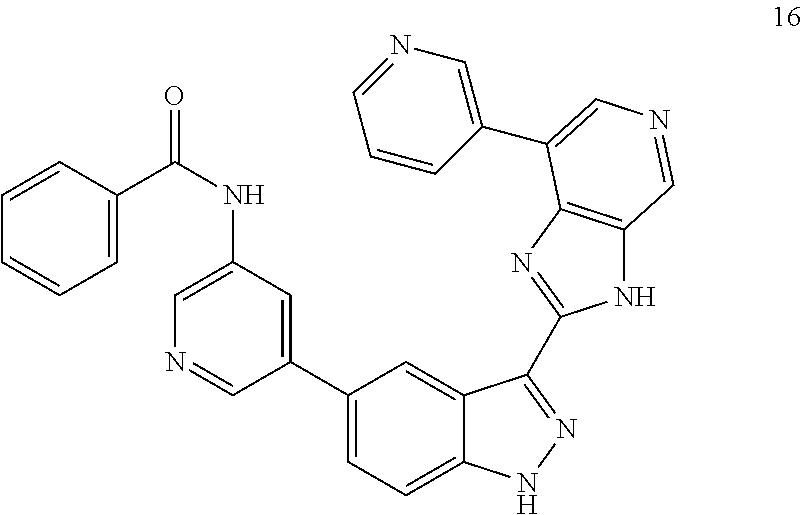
C1(C2=CC(NC(=O)C3=CC=CC=C3)=CN=C2)=CC=C2C(=C1)C(C1=NC3=C(N1)C=NC=C3C1=CN=CC=C1)=NN2
